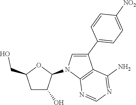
C1C(O)C(N2C3=C(C(C4=CC=C([NO2])C=C4)=C2)C(N)=NC=N3)OC1CO
